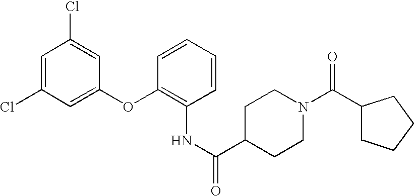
O(C1=CC(Cl)=CC(Cl)=C1)C1=C(NC(=O)C2CCN(C(C3CCCC3)=O)CC2)C=CC=C1
